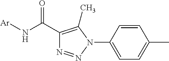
N(C(=O)C1=C(C)N(C2=CC=C(C)C=C2)N=N1)[Ar]
